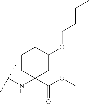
C(NC1(C(OC)=O)CC(OCCCC)CCC1)(C)C
